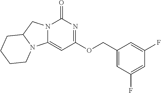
C1=C(F)C=C(COC2=NC(=O)N3C(=C2)N2C(C3)CCCC2)C=C1F
